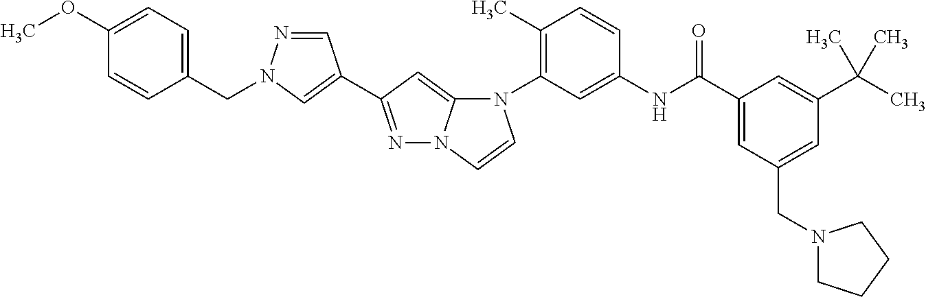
C1=C(OC)C=CC(CN2N=CC(C3=NN4C(=C3)N(C3=C(C)C=CC(NC(C5=CC(CN6CCCC6)=CC(C(C)(C)C)=C5)=O)=C3)C=C4)=C2)=C1
